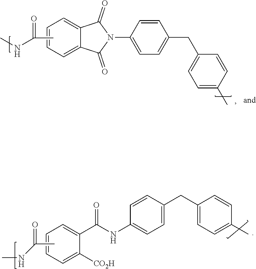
C1=CC=C2C(=C1)C(=O)N(C1=CC=C(CC3=CC=C(C)C=C3)C=C1)C2=O.CC(=O)NC.CNC(C)=O.C1=CC=C([CO2H])C(C(NC2=CC=C(CC3=CC=C(C)C=C3)C=C2)=O)=C1
